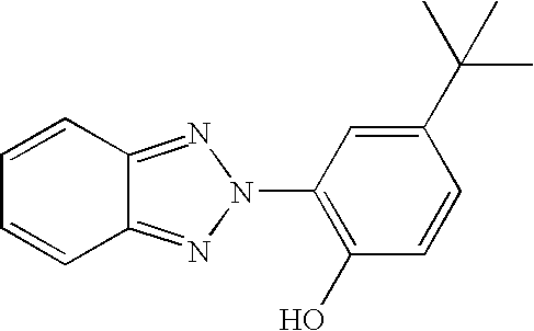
C1=CC2=NN(C3=C(O)C=CC(C(C)(C)C)=C3)N=C2C=C1
